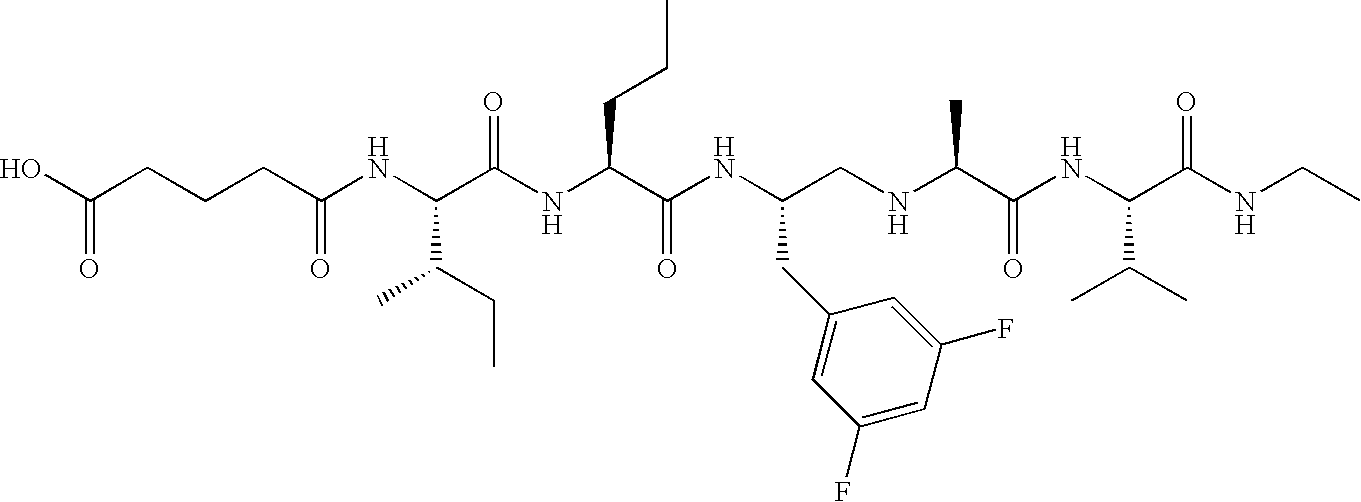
OC(CCCC(NC(C(NC(C(NC(CNC(C(NC(C(NCC)=O)C(C)C)=O)C)CC1=CC(F)=CC(F)=C1)=O)CCC)=O)C(C)CC)=O)=O
